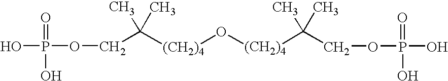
O(P(O)(=O)O)CC([(CH2)4]O[(CH2)4]C(C)(C)COP(O)(=O)O)(C)C
